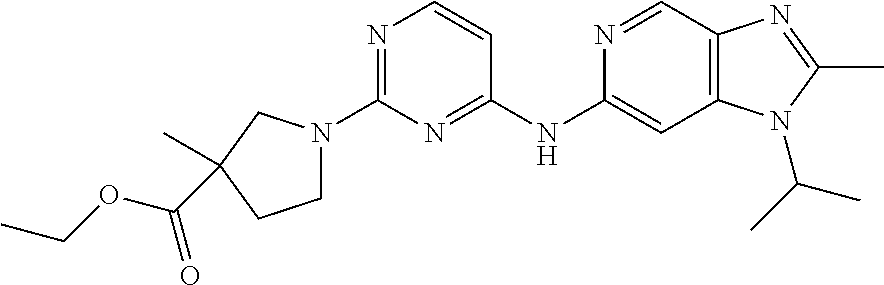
C1(NC2=CC3=C(C=N2)N=C(C)N3C(C)C)=NC(N2CCC(C)(C(OCC)=O)C2)=NC=C1
